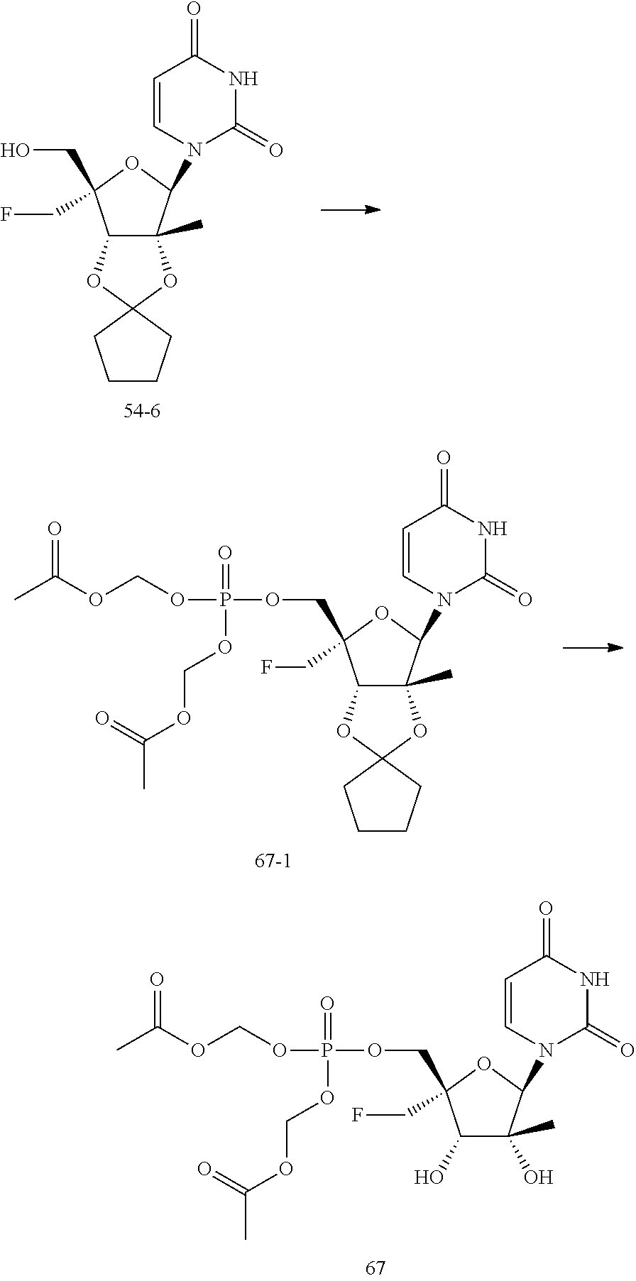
C12C(C)(C(N3C=CC(=O)NC3=O)OC1(CO)CF)OC1(O2)CCCC1.C1(O)C(C)(O)C(N2C=CC(=O)NC2=O)OC1(COP(OCOC(=O)C)(=O)OCOC(C)=O)CF.C12C(C)(C(N3C=CC(=O)NC3=O)OC1(COP(OCOC(=O)C)(=O)OCOC(C)=O)CF)OC1(O2)CCCC1
